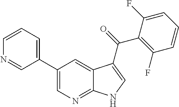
C1(C2=CN=C3C(=C2)C(C(=O)C2=C(F)C=CC=C2F)=CN3)=CC=CN=C1
